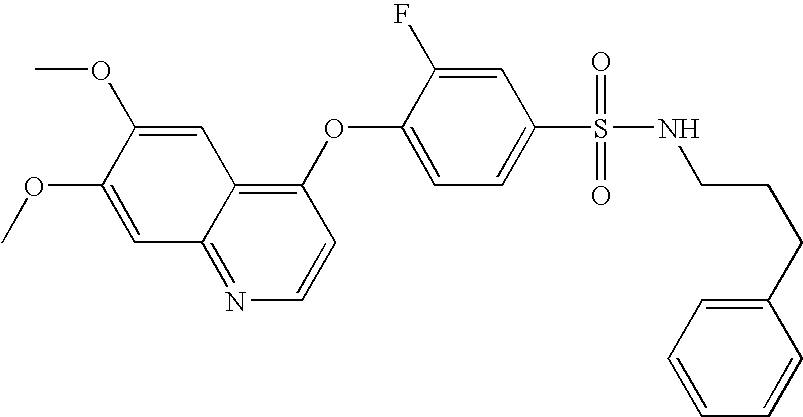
C1=C(OC)C(OC)=CC2=NC=CC(OC3=CC=C(S(=O)(=O)NCCCC4=CC=CC=C4)C=C3F)=C12
